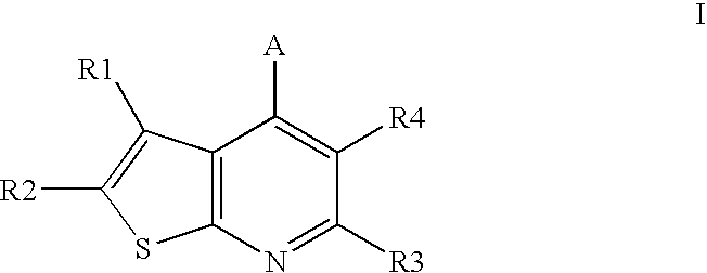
C12=C(N=C([R3])C([R4])=C1[A])SC([R2])=C2[R1]
